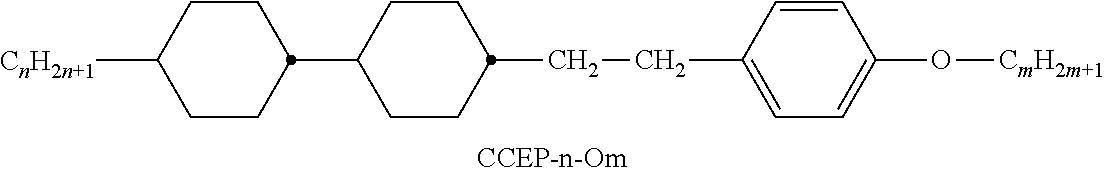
C1CC([CnH2n+1])CCC1C1CCC(CCC2=CC=C(O[CmH2m+1])C=C2)CC1
